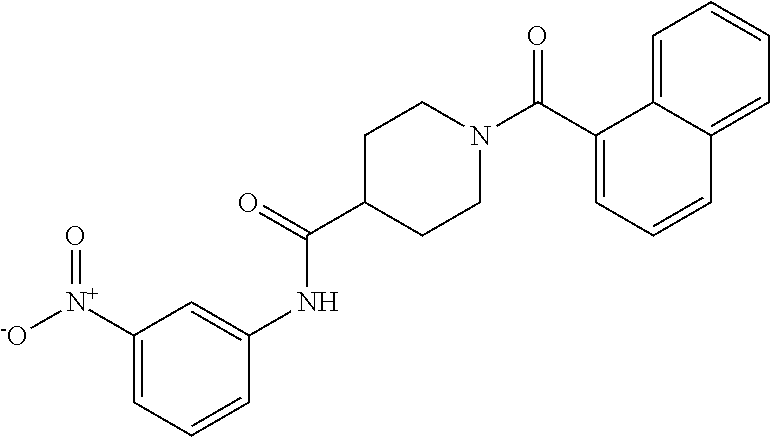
C1(C(N2CCC(C(=O)NC3=CC([N+](=O)[-O])=CC=C3)CC2)=O)=CC=CC2=CC=CC=C12
